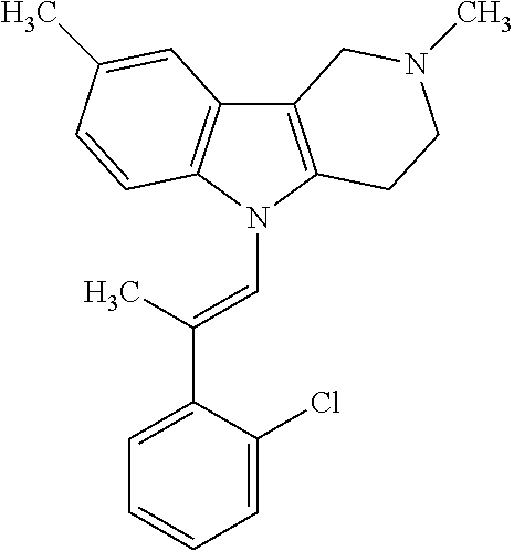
C12=C(N(C=C(C3=CC=CC=C3Cl)C)C3=C1C=C(C)C=C3)CCN(C)C2
